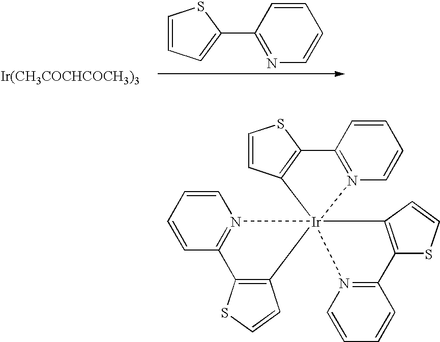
[Ir(CH3COCHCOCH3)3].C1=CC=C(C2=NC=CC=C2)S1.C1=CC=CC2=N1[Ir]13(C4=C2SC=C4)(C2=C(SC=C2)C2=N1C=CC=C2)N1=C(C2=C3C=CS2)C=CC=C1
